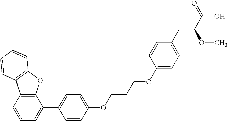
C1=CC2=C(C(C3=CC=C(OCCCOC4=CC=C(CC(C(O)=O)OC)C=C4)C=C3)=C1)OC1=C2C=CC=C1
